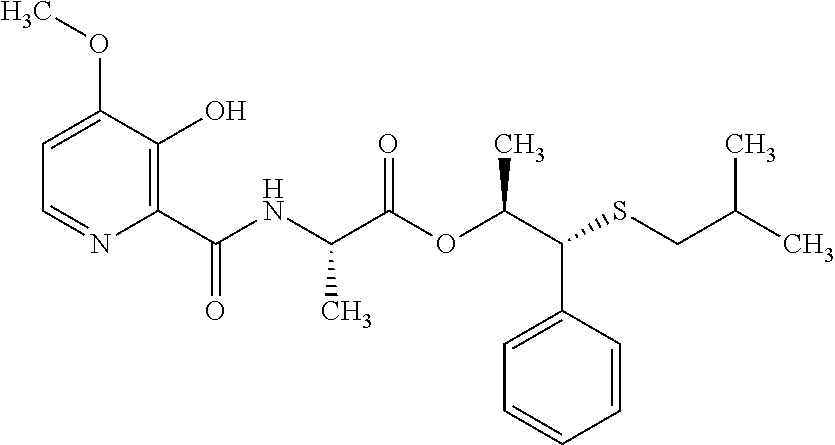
C1(C(=O)NC(C(OC(C(SCC(C)C)C2=CC=CC=C2)C)=O)C)=C(O)C(OC)=CC=N1
